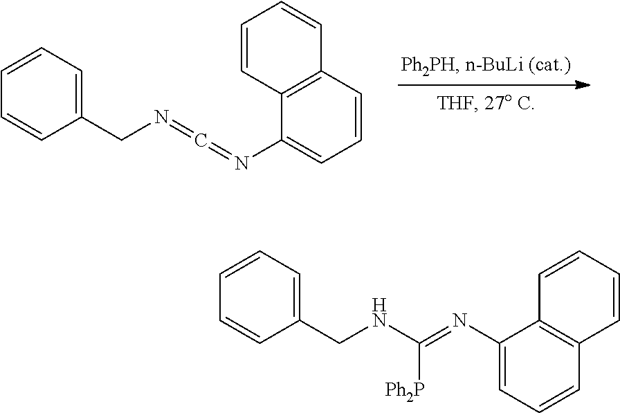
C1(CN=C=NC2=CC=CC3=C2C=CC=C3)=CC=CC=C1.C1(CNC(=NC2=CC=CC3=C2C=CC=C3)[Ph2P])=CC=CC=C1
